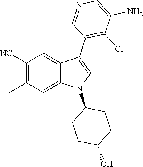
C1([NC])=C(C)C=C2C(=C1)C(C1=C(Cl)C(N)=CN=C1)=CN2C1CCC(O)CC1
